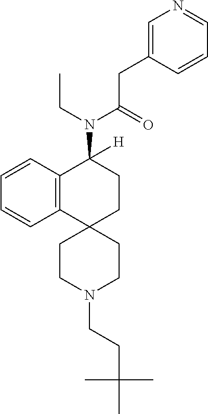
C12=C(C=CC=C1)C(N(C(CC1=CN=CC=C1)=O)CC)([H])CCC21CCN(CCC(C)(C)C)CC1
